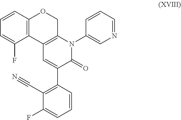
C12=C(C=CC=C1F)OCC1=C2C=C(C2=C(C#N)C(F)=CC=C2)C(=O)N1C1=CN=CC=C1
